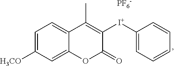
C1=C([H3CO])C=C2C(=C1)C(C)=C([I+]C1=CC=CC=C1)C(=O)O2.[PF6-]
